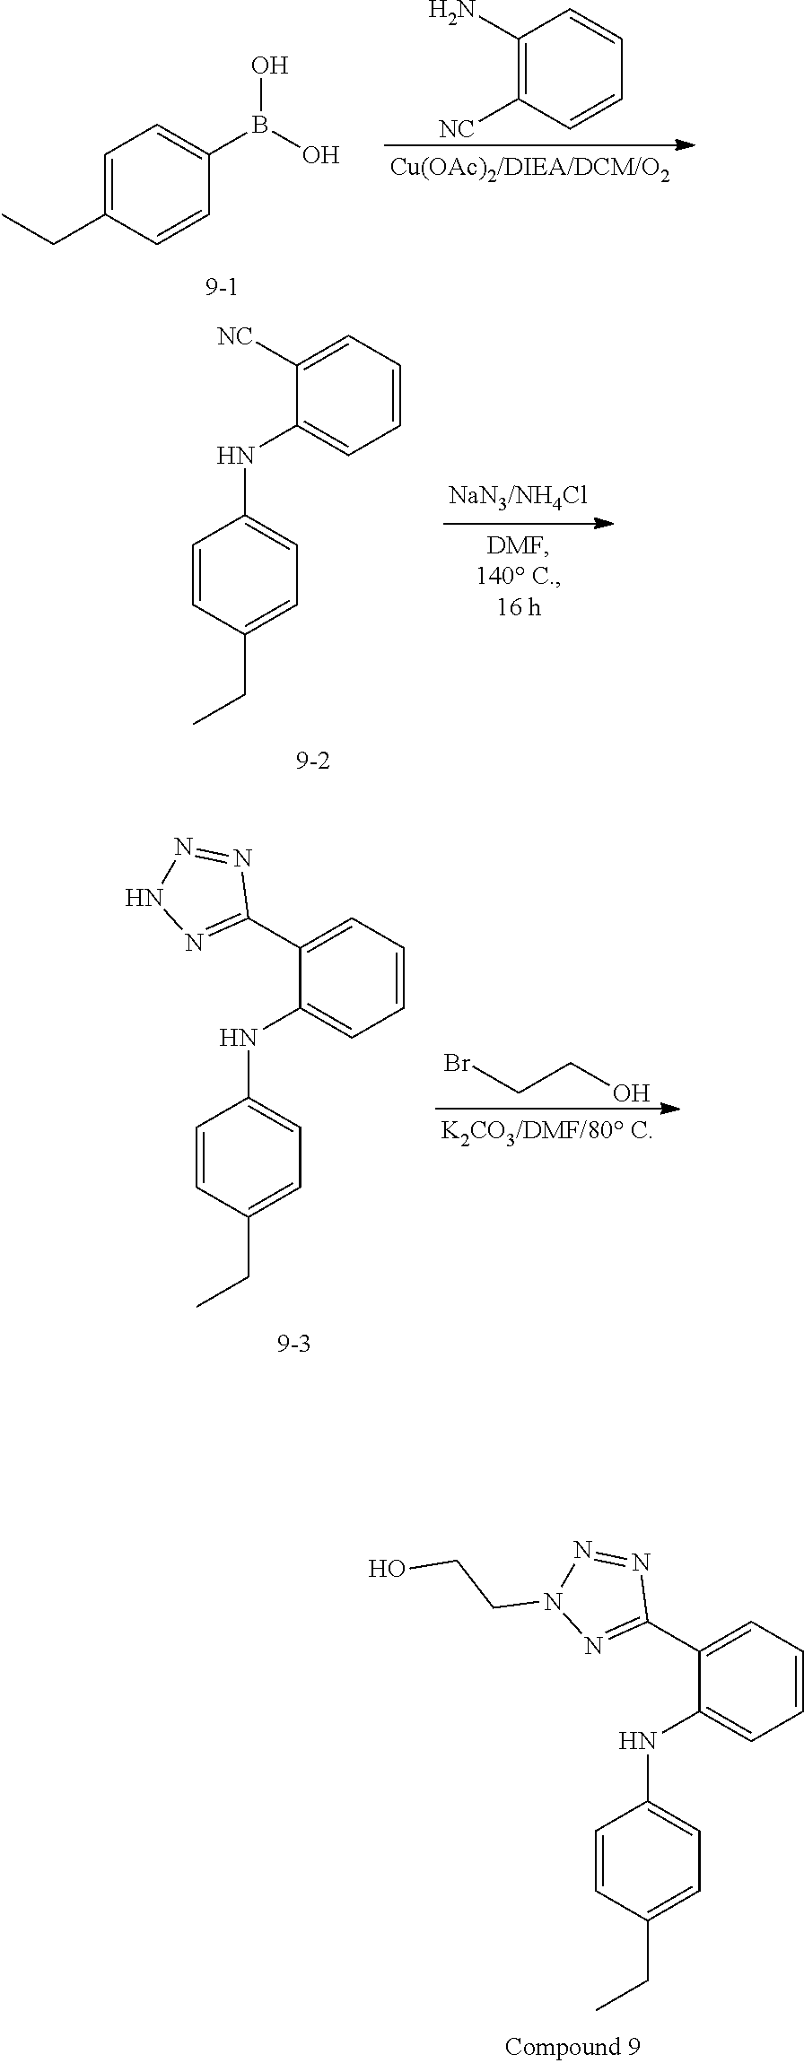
C1=C(CC)C=CC(B(O)O)=C1.C1(N)=C([NC])C=CC=C1.C1([NC])=CC=CC=C1NC1=CC=C(CC)C=C1.C1(C2=NNN=N2)=CC=CC=C1NC1=CC=C(CC)C=C1.C(CO)Br.C1(C2=NN(CCO)N=N2)=CC=CC=C1NC1=CC=C(CC)C=C1
